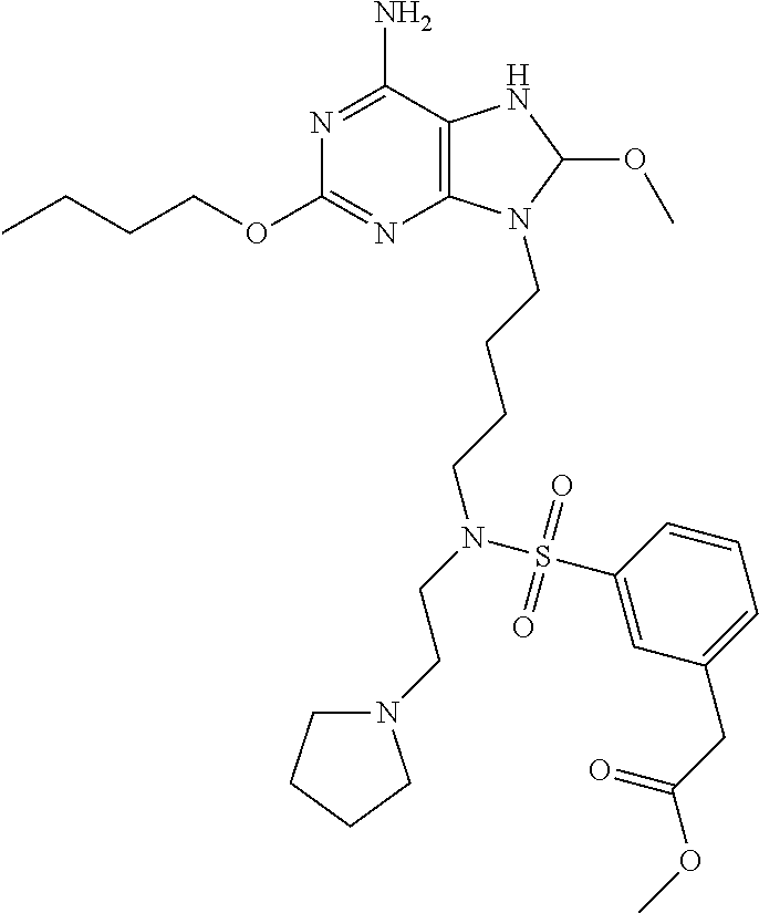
N1=C(N)C2=C(N=C1OCCCC)N(CCCCN(CCN1CCCC1)S(C1=CC(CC(OC)=O)=CC=C1)(=O)=O)C(OC)N2
